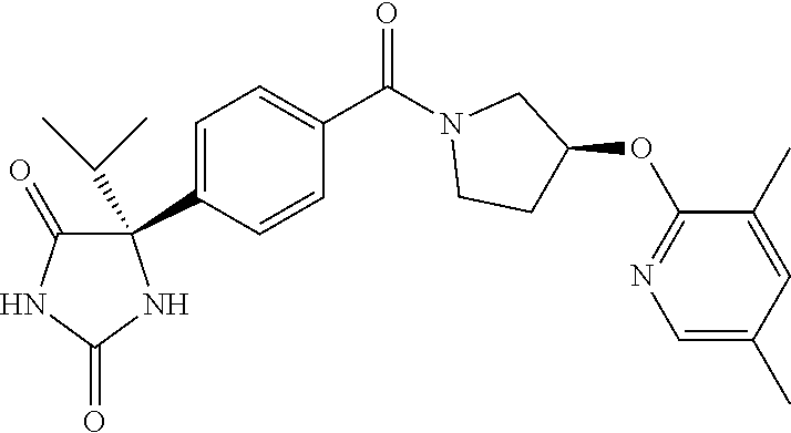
C1=C(C2(C(C)C)C(=O)NC(=O)N2)C=CC(C(N2CCC(OC3=NC=C(C)C=C3C)C2)=O)=C1
